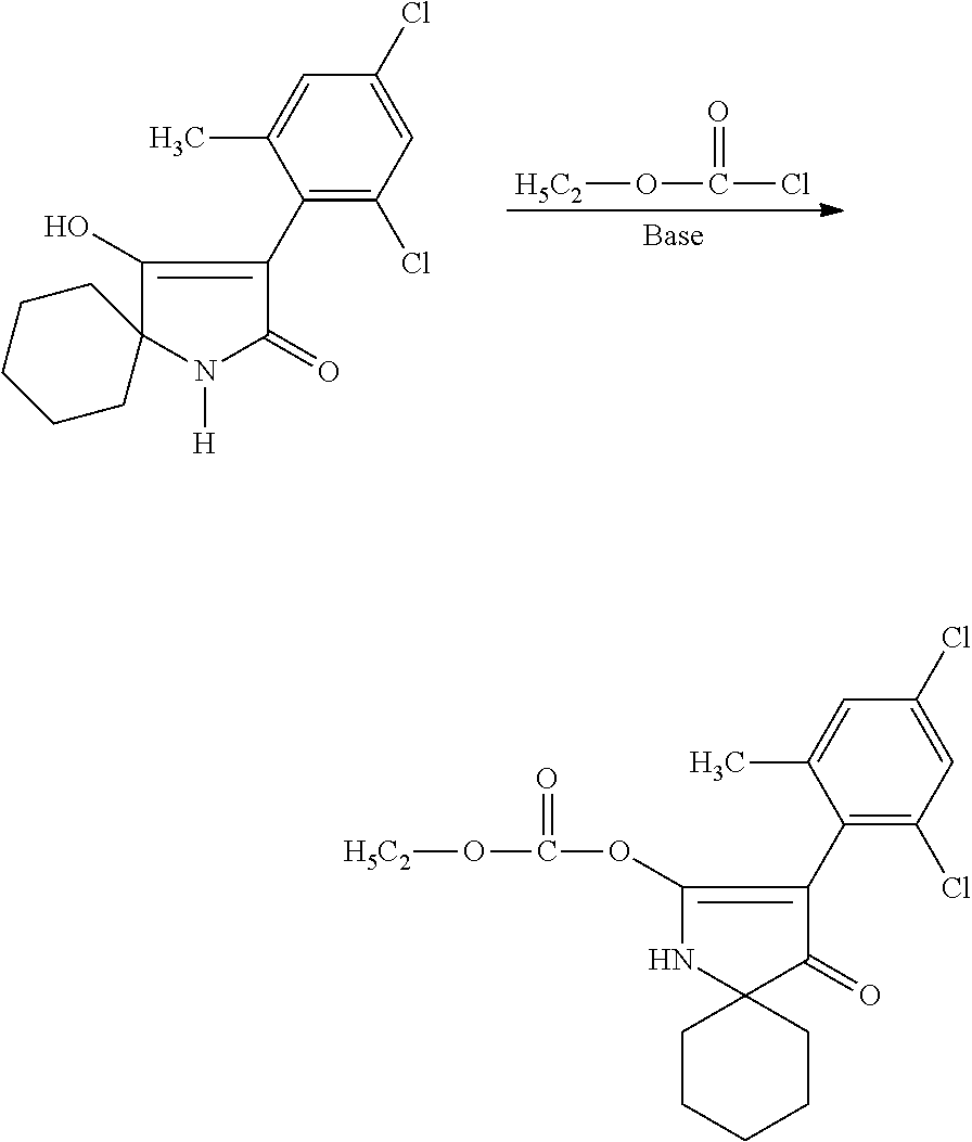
[H5C2]OC(=O)Cl.C1(C2=C(O)C3(N([H])C2=O)CCCCC3)=C(Cl)C=C(Cl)C=C1C.C1(C2=C(OC(=O)O[H5C2])NC3(C2=O)CCCCC3)=C(Cl)C=C(Cl)C=C1C
